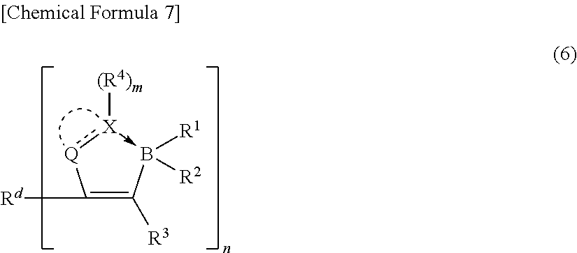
C1([Rd])=C([R3])B([R1])([R2])-[X]([(R4)m]):[Q]1
